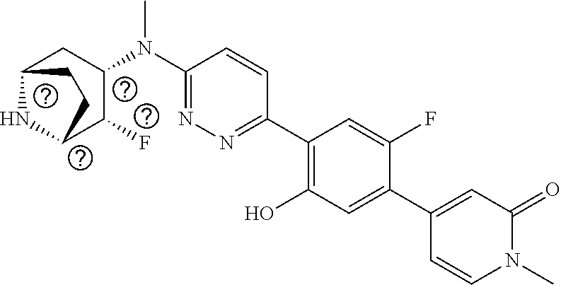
C1(N(C2CC3NC(C2F)CC3)C)=NN=C(C2=C(O)C=C(C3=CC(=O)N(C)C=C3)C(F)=C2)C=C1
